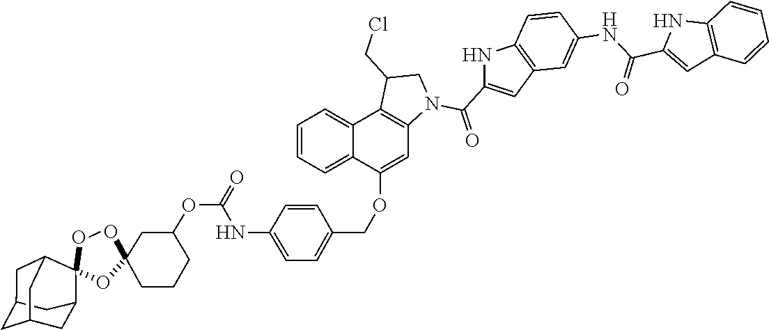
O1C2(CCCC(OC(=O)NC3=CC=C(COC4=CC5=C(C6=CC=CC=C46)C(CCl)CN5C(C4=CC5=C(N4)C=CC(NC(C4=CC6=C(N4)C=CC=C6)=O)=C5)=O)C=C3)C2)OC2(C3CC4CC(C3)CC2C4)O1
